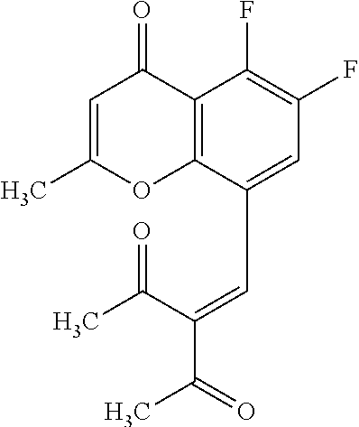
C12=C(C(C=C(C(=O)C)C(=O)C)=CC(F)=C1F)OC(C)=CC2=O
